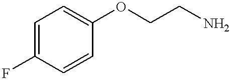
C1=C(F)C=CC(OCCN)=C1
